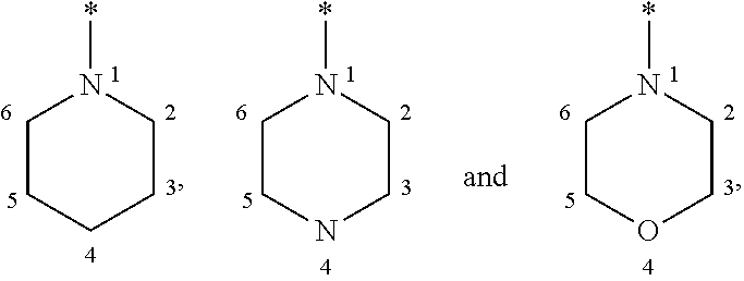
C1CCCCN1*.C1CNCCN1*.C1COCCN1*
